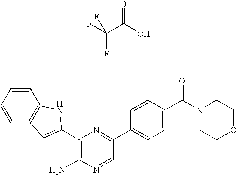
C1(N)=C(C2=CC3=C(C=CC=C3)N2)N=C(C2=CC=C(C(N3CCOCC3)=O)C=C2)C=N1.O=C(O)C(F)(F)F
